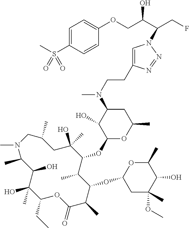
C1(O)(C)C(CC)OC(=O)C(C)C(OC2CC(OC)(C)C(O)C(C)O2)C(C)C(OC2OC(C)CC(N(C)CCC3=CN(C(CF)C(O)COC4=CC=C(S(C)(=O)=O)C=C4)N=N3)C2O)C(O)(C)CC(C)CN(C)C(C)C1O
